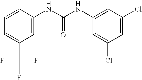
C1=C(C(F)(F)F)C=C(NC(NC2=CC(Cl)=CC(Cl)=C2)=O)C=C1
